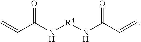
C(N[R4]NC(C=C)=O)(C=C)=O
